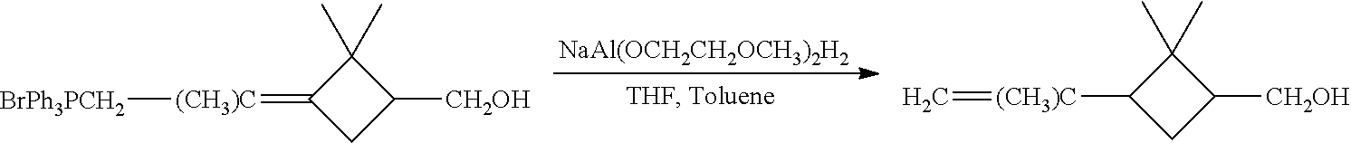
C1(C)(C)C([CH2OH])CC1=[(CH3)C][BrPh3PCH2].C1(C)(C)C([CH2OH])CC1[(CH3)C]=C.[NaAl(OCH2CH2OCH3)2H2]
